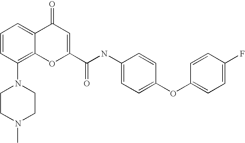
C1CN(C)CCN1C1=C2C(=CC=C1)C(=O)C=C(C(NC1=CC=C(OC3=CC=C(F)C=C3)C=C1)=O)O2
